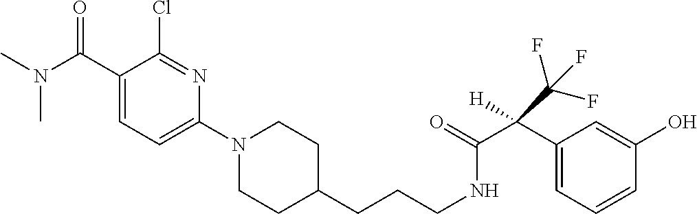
C1(N2CCC(CCCNC(=O)C(C3=CC=CC(O)=C3)(C(F)(F)F)[H])CC2)=CC=C(C(N(C)C)=O)C(Cl)=N1
